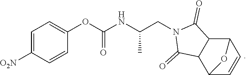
C1=C([O2N])C=CC(OC(=O)NC(CN2C(=O)C3C(C2=O)C2C=CC3O2)C)=C1
